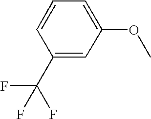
C1=CC=C(OC)C=C1C(F)(F)F
